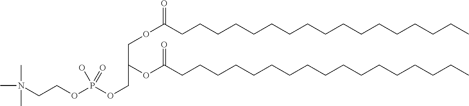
CN(C)(C)CCOP(OCC(COC(CCCCCCCCCCCCCCCCC)=O)OC(CCCCCCCCCCCCCCCCC)=O)(=O)O
